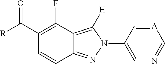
C12=NN(C3=CN=C[A]=C3)C([H])=C1C(F)=C(C([R])=O)C=C2
